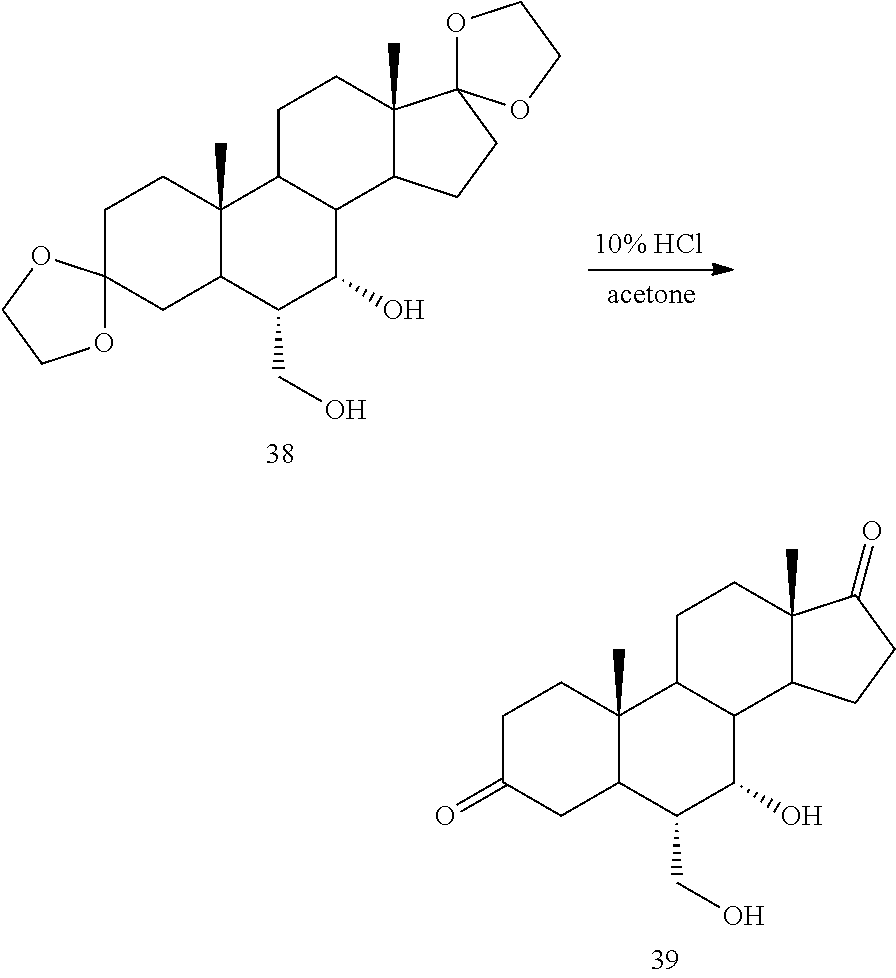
C1C2(CC3C(C)(C1)C1C(C(O)C3CO)C3C(C)(CC1)C1(CC3)OCCO1)OCCO2.C1C(=O)CC2C(C)(C1)C1C(C(O)C2CO)C2C(C)(CC1)C(=O)CC2
